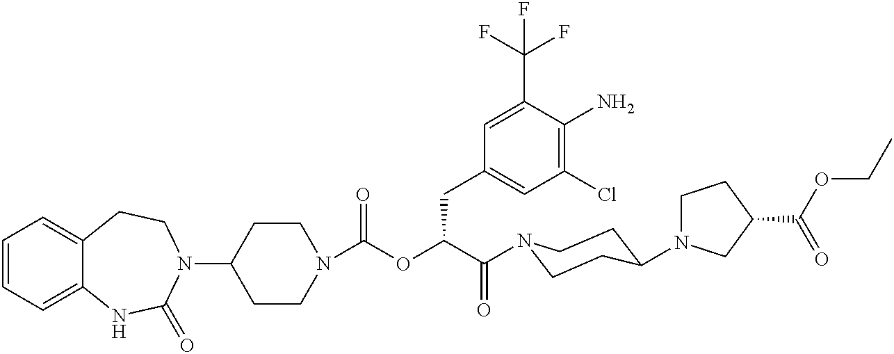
C1(N2CCC3=CC=CC=C3NC2=O)CCN(C(=O)OC(C(=O)N2CCC(N3CCC(C(OCC)=O)C3)CC2)CC2=CC(Cl)=C(N)C(C(F)(F)F)=C2)CC1
